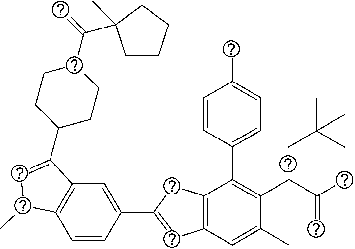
C1=CC(C2=CC3=C(C2)C(C2=CC=C(C)C=C2)=C(CC(C)=C)C(C)=C3)=CC2=C1C(C)C=C2C1CCC(C(=C)C2(C)CCCC2)CC1.CC(C)(C)C
